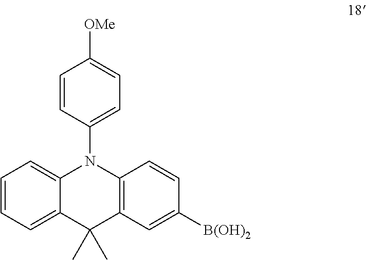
C1=CC(N2C3=CC=CC=C3C(C)(C)C3=C2C=CC([B(OH)2])=C3)=CC=C1[OMe]
